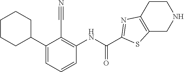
C1(C2=CC=CC(NC(C3=NC4=C(S3)CNCC4)=O)=C2C#N)CCCCC1
